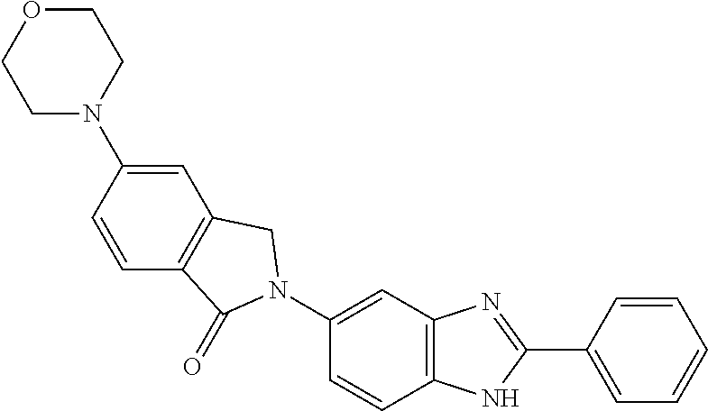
C1(N2CCOCC2)=CC2=C(C=C1)C(=O)N(C1=CC3=C(C=C1)NC(C1=CC=CC=C1)=N3)C2
